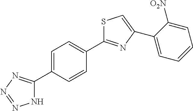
C1=C(C2=NN=NN2)C=CC(C2=NC(C3=CC=CC=C3[O2N])=CS2)=C1
